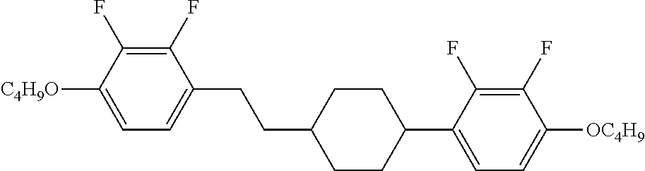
C1(F)=C(F)C([C4H9O])=CC=C1CCC1CCC(C2=CC=C([OC4H9])C(F)=C2F)CC1
